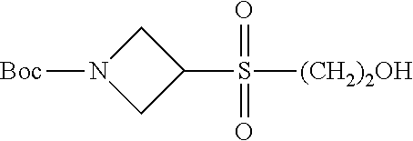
C1N([Boc])CC1S([(CH2)2OH])(=O)=O
